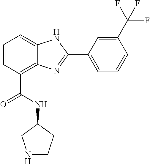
C1=CC(C(=O)NC2CNCC2)=C2C(=C1)NC(C1=CC=CC(C(F)(F)F)=C1)=N2
